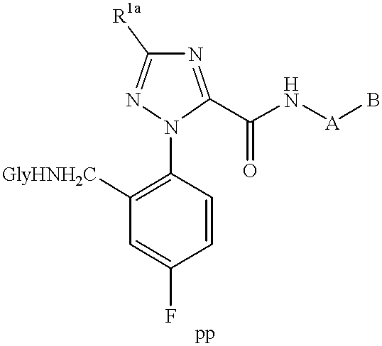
C1=CC(N2C(C(N[A]B)=O)=NC([R1a])=N2)=C([GlyHNH2C])C=C1F
